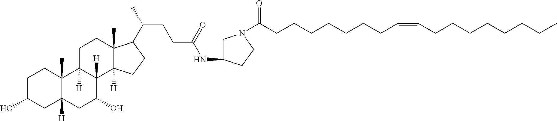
C1C(NC(CCC(C)C2C3(C)C([H])(CC2)C2([H])C([H])(CC3)C3(C)C([H])(CC2O)CC(O)CC3)=O)CCN1C(CCCCCCCC=CCCCCCCCC)=O
